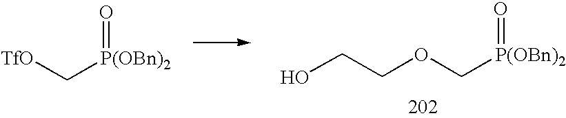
[TfO]C[P(OBn)2]=O.O(C[P(OBn)2]=O)CCO
